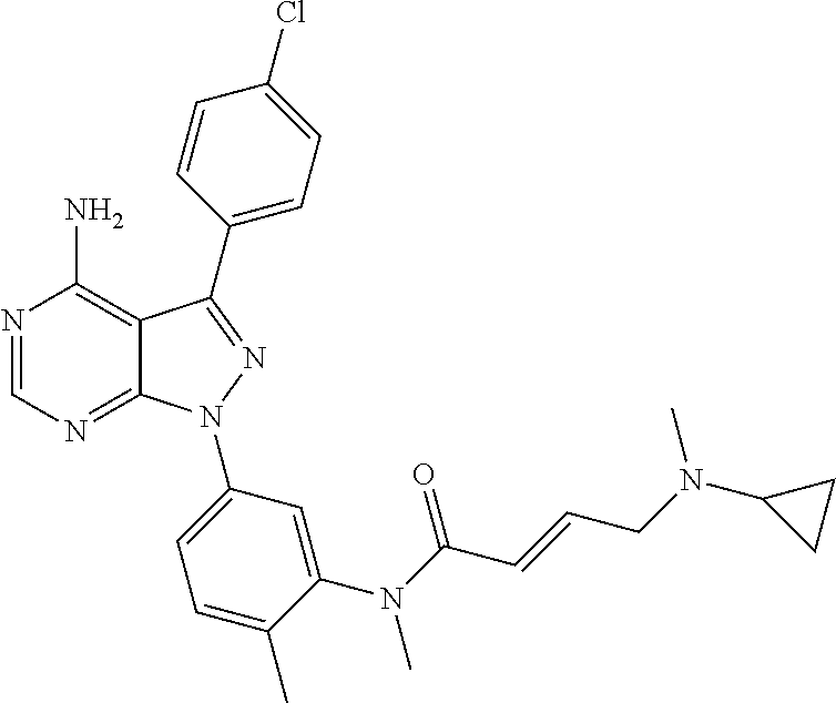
N1=CN=C2C(=C1N)C(C1=CC=C(Cl)C=C1)=NN2C1=CC=C(C)C(N(C(C=CCN(C2CC2)C)=O)C)=C1
